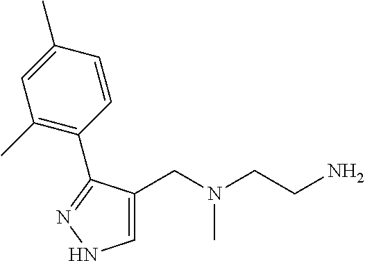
C1=C(CN(CCN)C)C(C2=C(C)C=C(C)C=C2)=NN1
